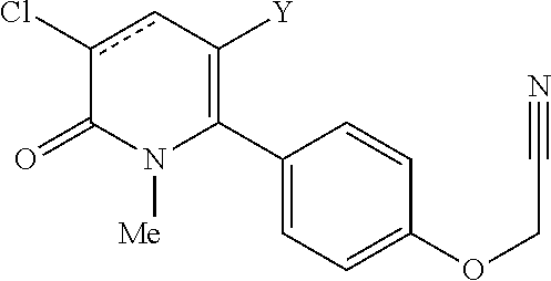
C1(C2=C([Y])cc(Cl)C(=O)N2[Me])=CC=C(OCC#N)C=C1
